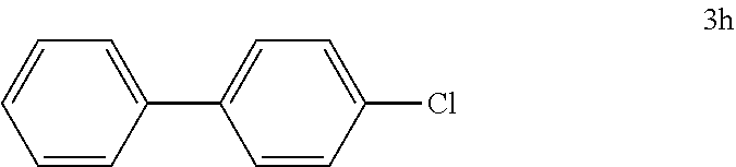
C1=CC(C2=CC=C(Cl)C=C2)=CC=C1
